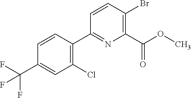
C1(Cl)=C(C2=NC(C(OC)=O)=C(Br)C=C2)C=CC(C(F)(F)F)=C1
